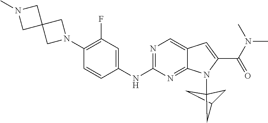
C1C2CC1(N1C3=NC(NC4=CC(F)=C(N5CC6(C5)CN(C)C6)C=C4)=NC=C3C=C1C(N(C)C)=O)C2
